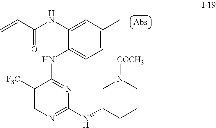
C1=C(C)C=C(NC(C=C)=O)C(NC2=NC(NC3CCCN([COCH3])C3)=NC=C2[F3C])=C1
